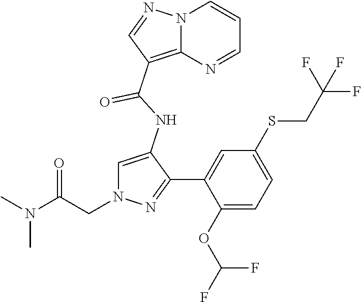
N12C(=C(C(NC3=CN(CC(N(C)C)=O)N=C3C3=CC(SCC(F)(F)F)=CC=C3OC(F)F)=O)C=N1)N=CC=C2
